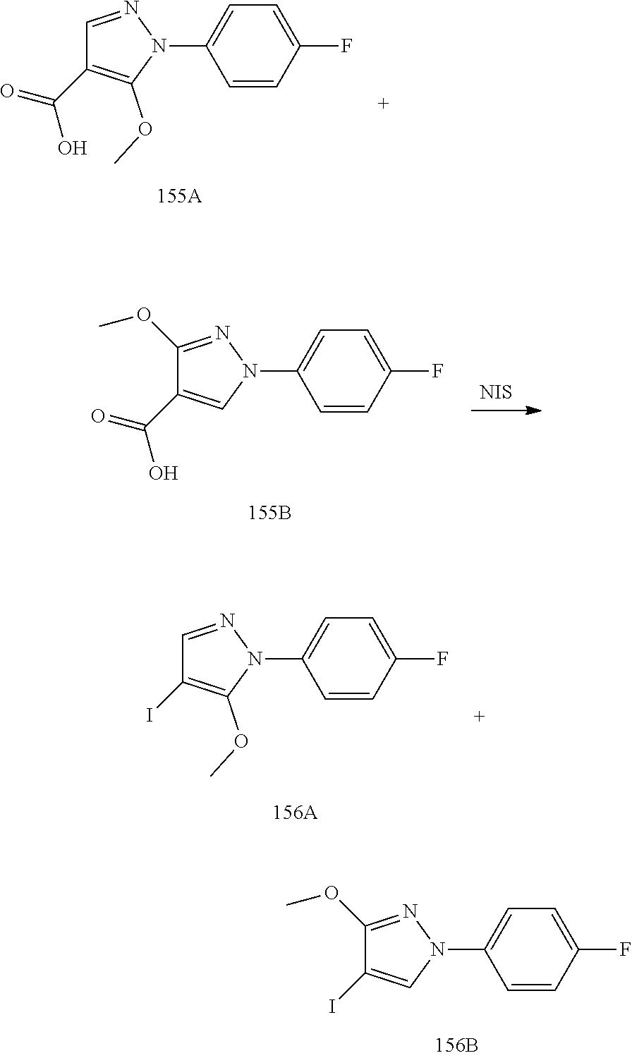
C1(F)=CC=C(N2N=CC(C(=O)O)=C2OC)C=C1.C1(F)=CC=C(N2N=CC(I)=C2OC)C=C1.C1(F)=CC=C(N2N=C(OC)C(C(=O)O)=C2)C=C1.[NIS].C1(F)=CC=C(N2N=C(OC)C(I)=C2)C=C1
